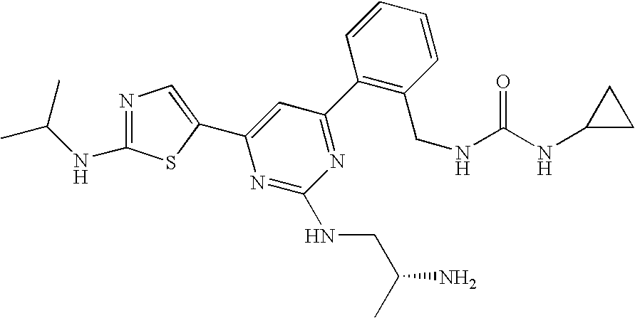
C1(C2=NC(NCC(N)C)=NC(C3=CN=C(NC(C)C)S3)=C2)=C(CNC(NC2CC2)=O)C=CC=C1
